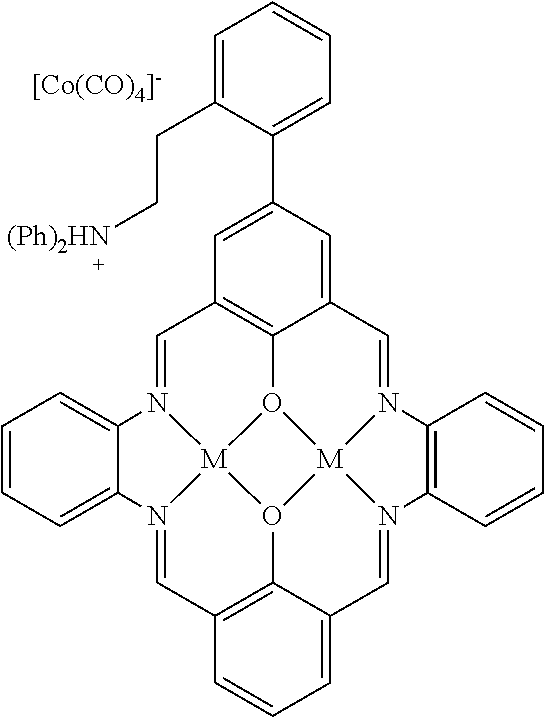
C1=N2[M]34O5C6=C1C=C(C1=CC=CC=C1CC[(Ph)2HN])C=C6C=N1[M]56O3C3=C(C=N4C4=CC=CC=C24)C=CC=C3C=N6C2=C1C=CC=C2.[[Co(CO)4]-]
